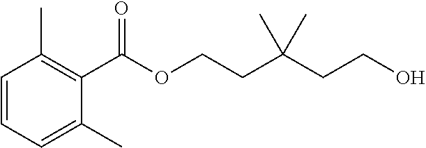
C1=CC=C(C)C(C(OCCC(CCO)(C)C)=O)=C1C
